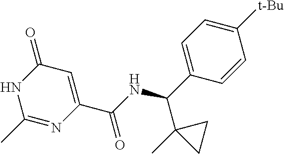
N1C(C)=NC(C(NC(C2=CC=C([t-Bu])C=C2)C2(C)CC2)=O)=CC1=O
